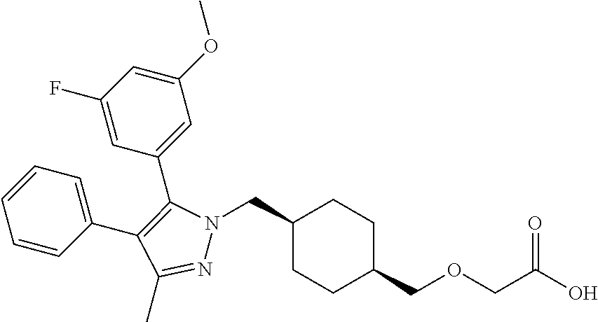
C1(CN2N=C(C)C(C3=CC=CC=C3)=C2C2=CC(OC)=CC(F)=C2)CCC(COCC(O)=O)CC1
